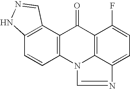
C12=C(C=CC3=C1C(=O)C1=C4N3C=NC4=CC=C1F)NN=C2
